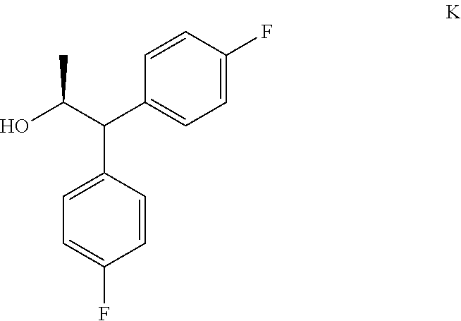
OC(C(C1=CC=C(F)C=C1)C1=CC=C(F)C=C1)C
